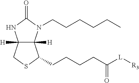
C12([H])C([H])(N(CCCCCC)C(=O)N1)C(CCCCC([L][R3])=O)SC2
